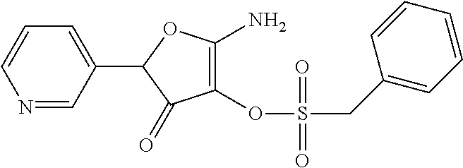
C1(C2=CC=CN=C2)C(=O)C(OS(CC2=CC=CC=C2)(=O)=O)=C(N)O1
